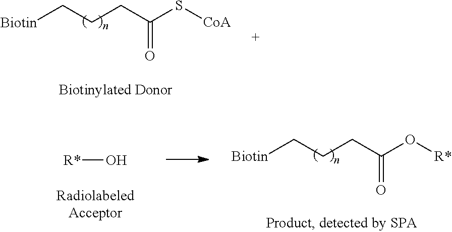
[Biotin]CCCC(S[CoA])=O.[Biotin]CCCC(O[R*])=O.[R*]O
